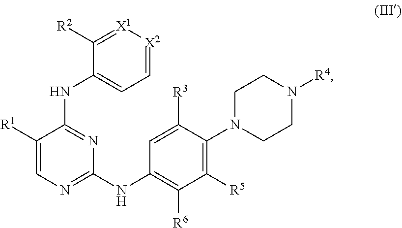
C1([R1])=CN=C(NC2=C([R6])C([R5])=C(N3CCN([R4])CC3)C([R3])=C2)N=C1NC1=CC=[X2][X1]=C1[R2]
